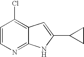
C1=CN=C2C(=C1Cl)C=C(C1CC1)N2
